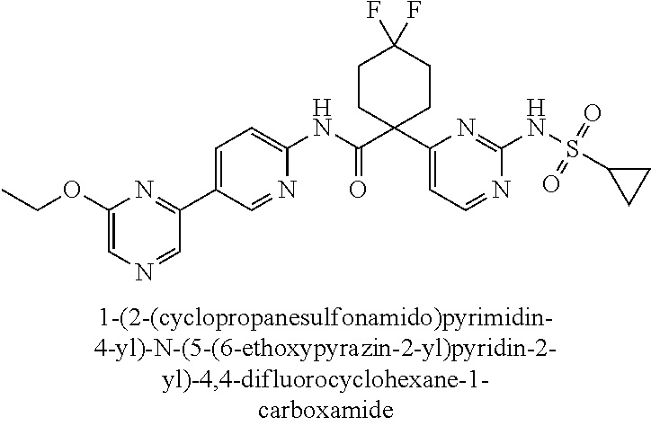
N1=CC=C(C2(C(NC3=CC=C(C4=NC(OCC)=CN=C4)C=N3)=O)CCC(F)(F)CC2)N=C1NS(C1CC1)(=O)=O
